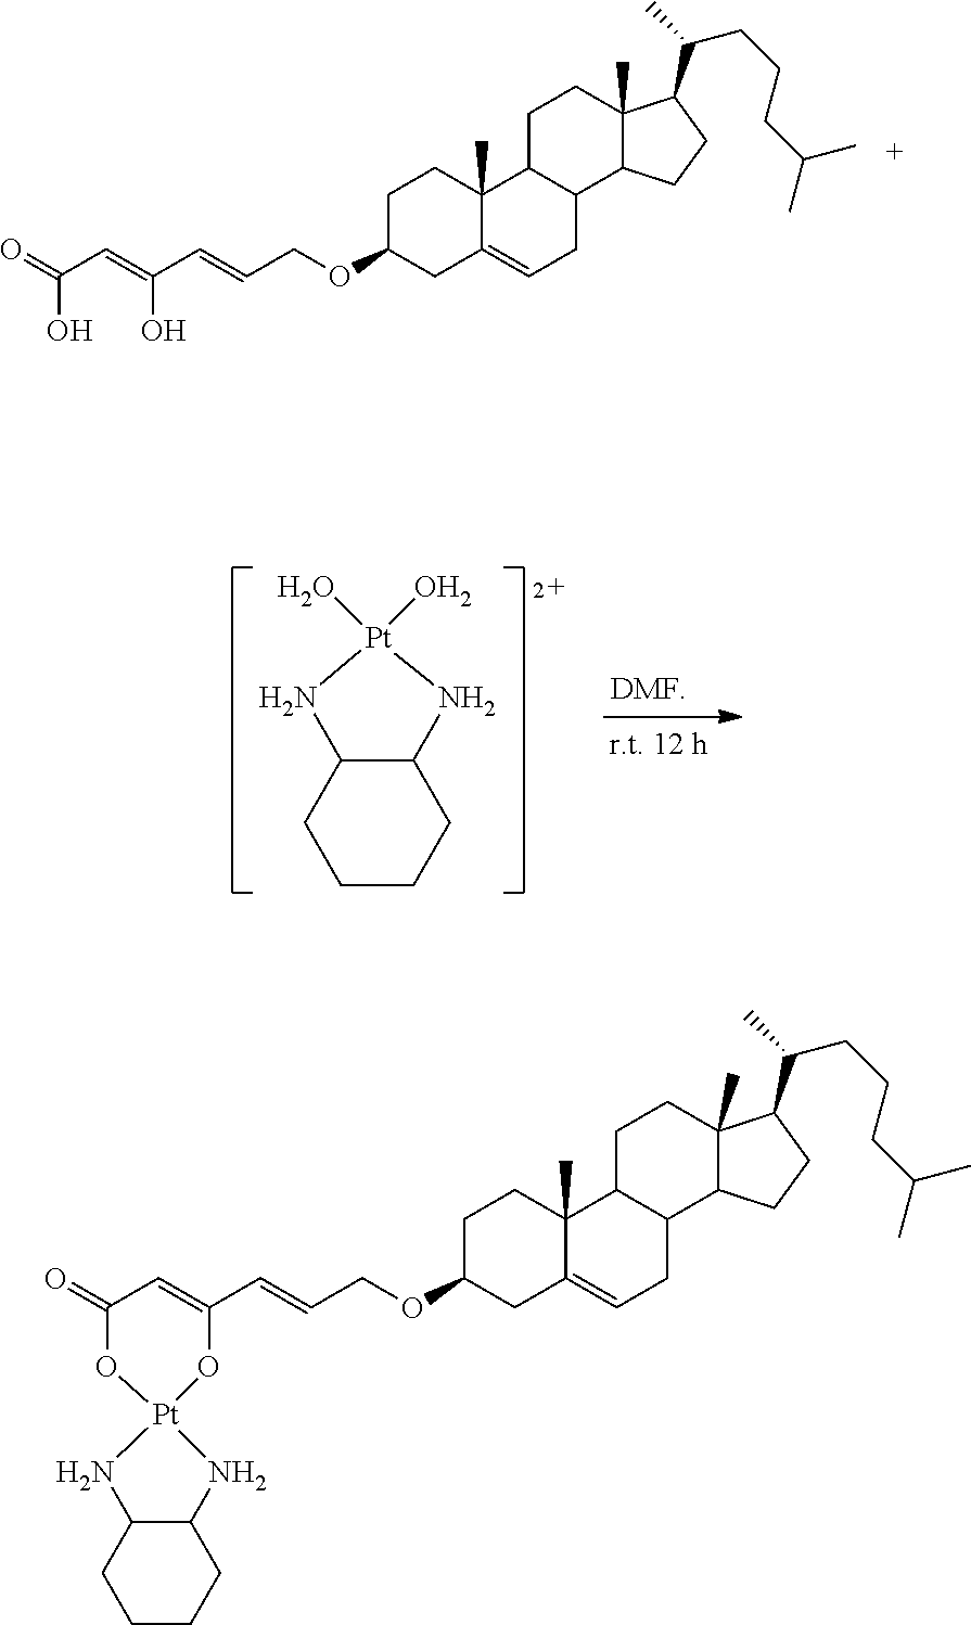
C1C2C(C3C(C)(C1)C(C(CCCC(C)C)C)CC3)CC=C1C2(C)CCC(OCC=CC(O)=CC(O)=O)C1.C12C(CCCC1)N[Pt](O)(O)N2.C1C2C(C3C(C)(C1)C(C(CCCC(C)C)C)CC3)CC=C1C2(C)CCC(OCC=CC2=CC(=O)O[Pt]3(NC4C(CCCC4)N3)O2)C1
